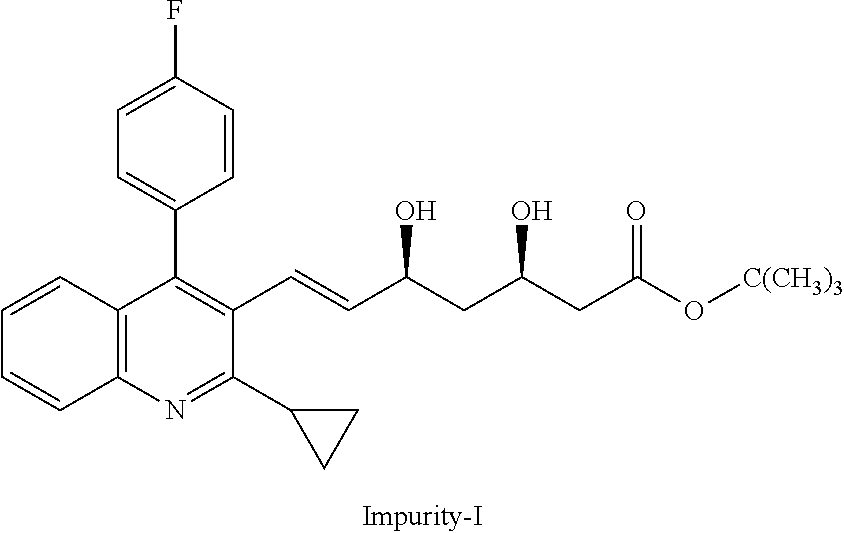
C12=C(C(C3=CC=C(F)C=C3)=C(C=CC(CC(CC(O[C(CH3)3])=O)O)O)C(C3CC3)=N1)C=CC=C2
